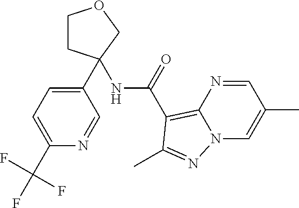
C1CC(C2=CC=C(C(F)(F)F)N=C2)(NC(C2=C3N=CC(C)=CN3N=C2C)=O)CO1
